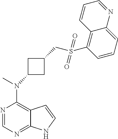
N1=CN=C2C(=C1N(C)C1CC(CS(C3=C4C(=CC=C3)N=CC=C4)(=O)=O)C1)C=CN2
